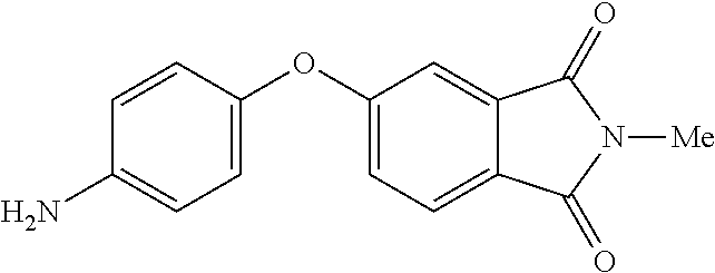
C1=CC(OC2=CC=C3C(=C2)C(=O)N([Me])C3=O)=CC=C1N
